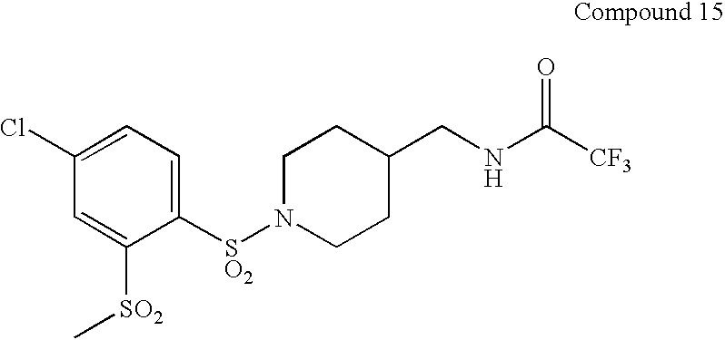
C1([SO2]N2CCC(CNC([CF3])=O)CC2)=CC=C(Cl)C=C1[SO2]C
